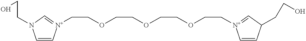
C1=C[N+](CCOCCOCCOCC[N+]2=CC(CCO)C=C2)=CN1CCO
